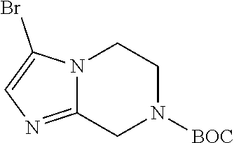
BrC1=CN=C2N1CCN([BOC])C2
